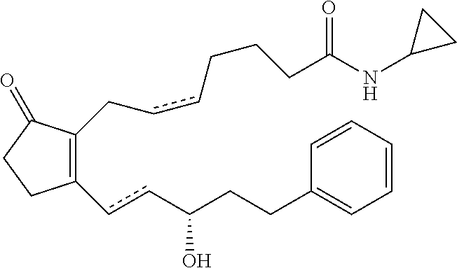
C1(=O)CCC(ccC(CCC2=CC=CC=C2)O)=C1CccCCCC(NC1CC1)=O
